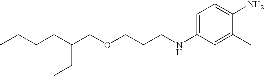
C1=C(NCCCOCC(CCCC)CC)C=C(C)C(N)=C1
